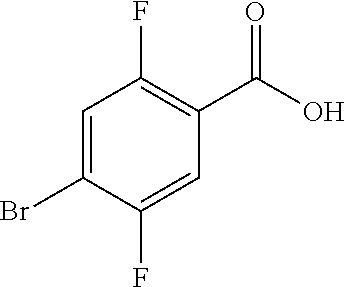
C1=C(Br)C(F)=CC(C(O)=O)=C1F
